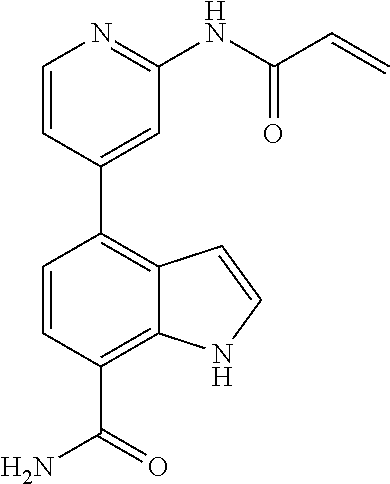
C1=CC(C2=C3C(=C(C(=O)N)C=C2)NC=C3)=CC(NC(C=C)=O)=N1
